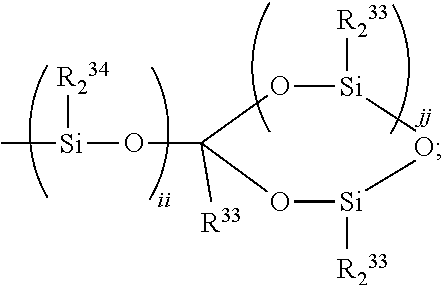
C[Si](OC1([R33])O[Si]([R233])O[Si]([R233])O1)[R234]
